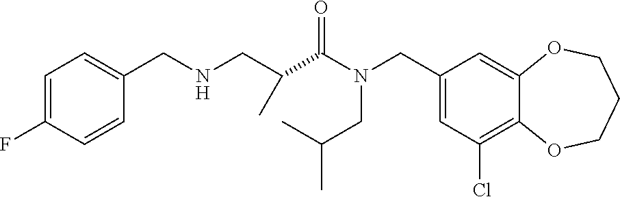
C1(CN(C(=O)C(CNCC2=CC=C(F)C=C2)C)CC(C)C)=CC(Cl)=C2C(=C1)OCCCO2
